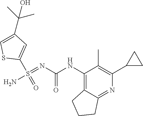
C1(NC(N=S(N)(=O)C2=CC(C(C)(C)O)=CS2)=O)=C2C(=NC(C3CC3)=C1C)CCC2
